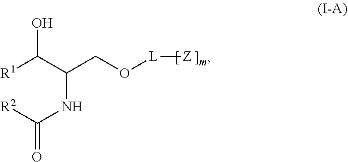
[R1]C(C(CO[L][Z])NC([R2])=O)O
